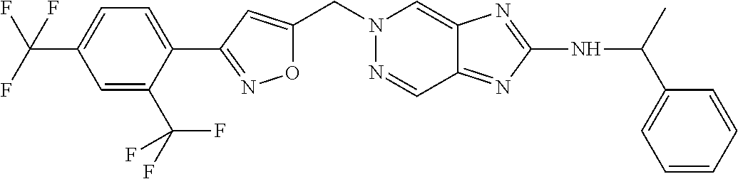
O1C(CN2N=CC3=NC(NC(C4=CC=CC=C4)C)=NC3=C2)=CC(C2=CC=C(C(F)(F)F)C=C2C(F)(F)F)=N1
